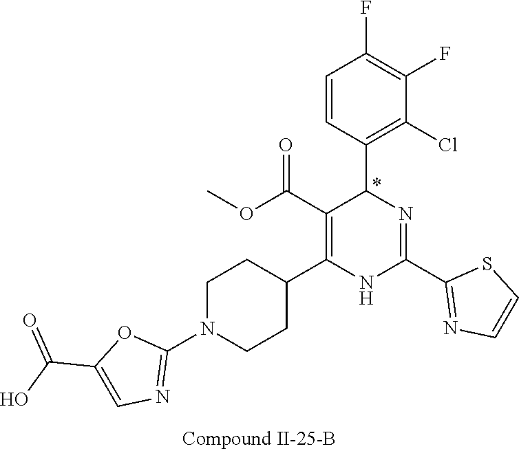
C1(F)=C(F)C=CC(C2N=C(C3=NC=CS3)NC(C3CCN(C4=NC=C(C(=O)O)O4)CC3)=C2C(OC)=O)=C1Cl
